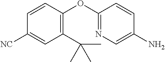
C1([NC])=CC(C(C)(C)C)=C(OC2=NC=C(N)C=C2)C=C1
